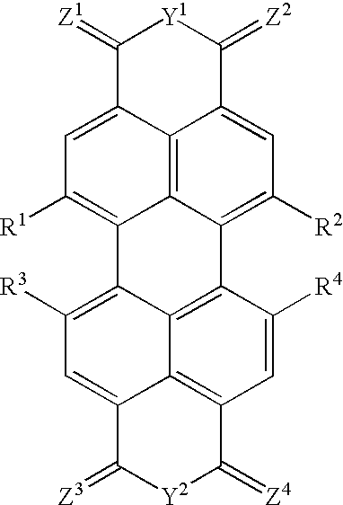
C1=C2C3=C4C(=C1[R1])C1=C([R3])C=C5C6=C(C=C([R4])C(=C16)C4=C([R2])C=C3C(=[Z2])[Y1]C2=[Z1])C(=[Z4])[Y2]C5=[Z3]
